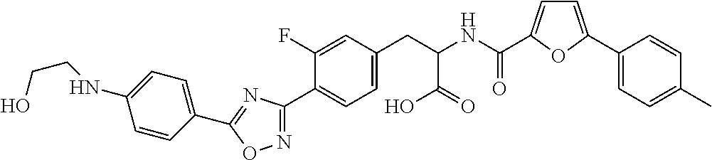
C1=C(F)C(C2=NOC(C3=CC=C(NCCO)C=C3)=N2)=CC=C1CC(NC(=O)C1=CC=C(C2=CC=C(C)C=C2)O1)C(=O)O
